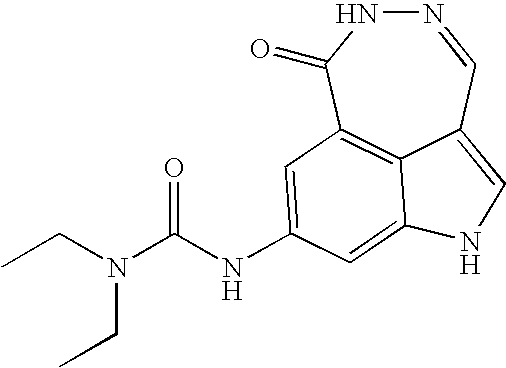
N1=CC2=CNC3=CC(NC(=O)N(CC)CC)=CC(=C23)C(=O)N1
